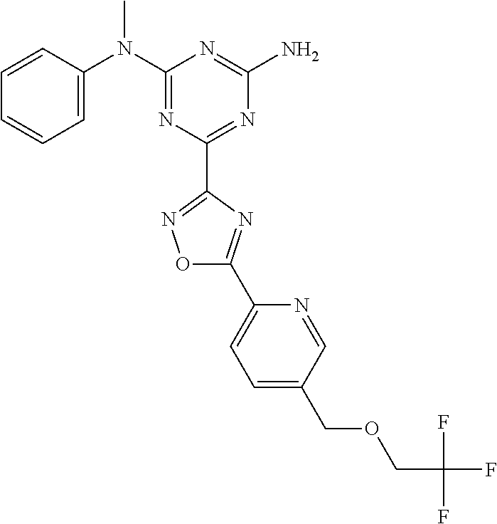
C1=CC(N(C2=NC(C3=NOC(C4=CC=C(COCC(F)(F)F)C=N4)=N3)=NC(N)=N2)C)=CC=C1
